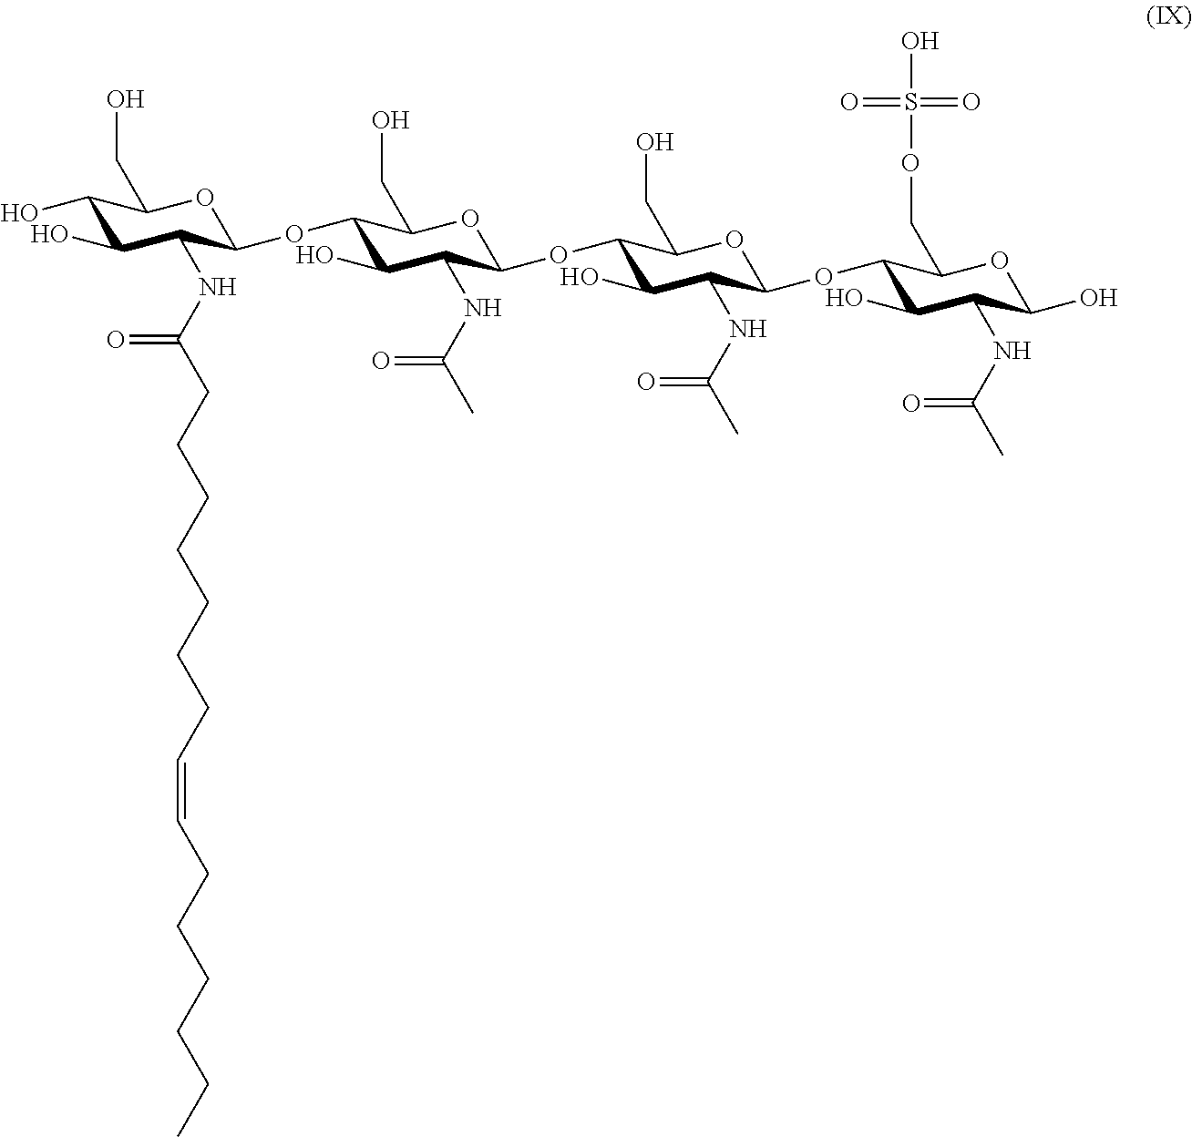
C1(O)C(O)C(NC(CCCCCCCC=CCCCCCC)=O)C(OC2C(O)C(NC(C)=O)C(OC3C(O)C(NC(C)=O)C(OC4C(O)C(NC(C)=O)C(O)OC4COS(=O)(=O)O)OC3CO)OC2CO)OC1CO
